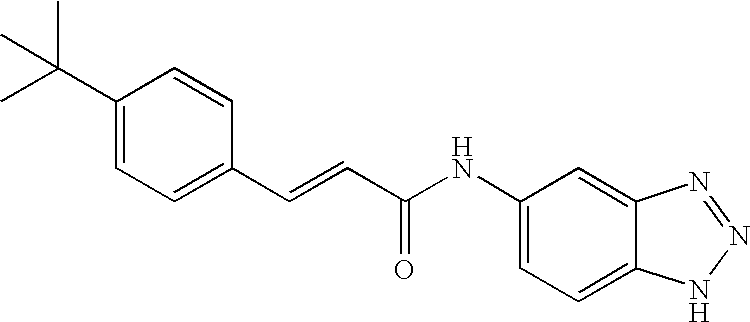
C1(C=CC(=O)NC2=CC=C3C(=C2)N=NN3)=CC=C(C(C)(C)C)C=C1
